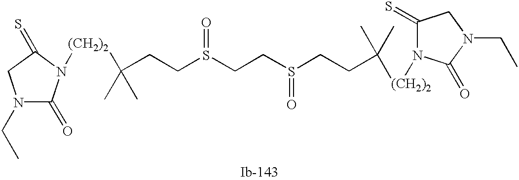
C(CCS(=O)CCS(=O)CCC(C)([(CH2)2]N1C(=S)CN(CC)C1=O)C)(C)(C)[(CH2)2]N1C(=O)N(CC)CC1=S
